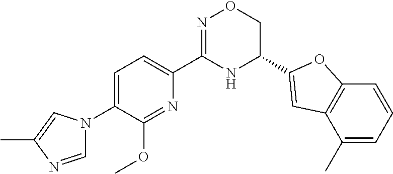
C1=C(N2C=NC(C)=C2)C(OC)=NC(C2=NOCC(C3=CC4=C(O3)C=CC=C4C)N2)=C1
